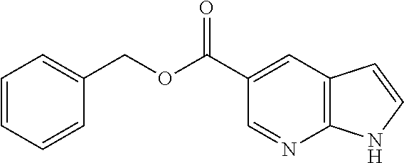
C1=CC=CC(COC(C2=CC3=C(NC=C3)N=C2)=O)=C1
